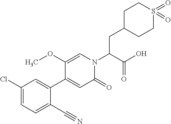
C(N1C=C(OC)C(C2=CC(Cl)=CC=C2C#N)=CC1=O)(C(O)=O)CC1CCS(=O)(=O)CC1
